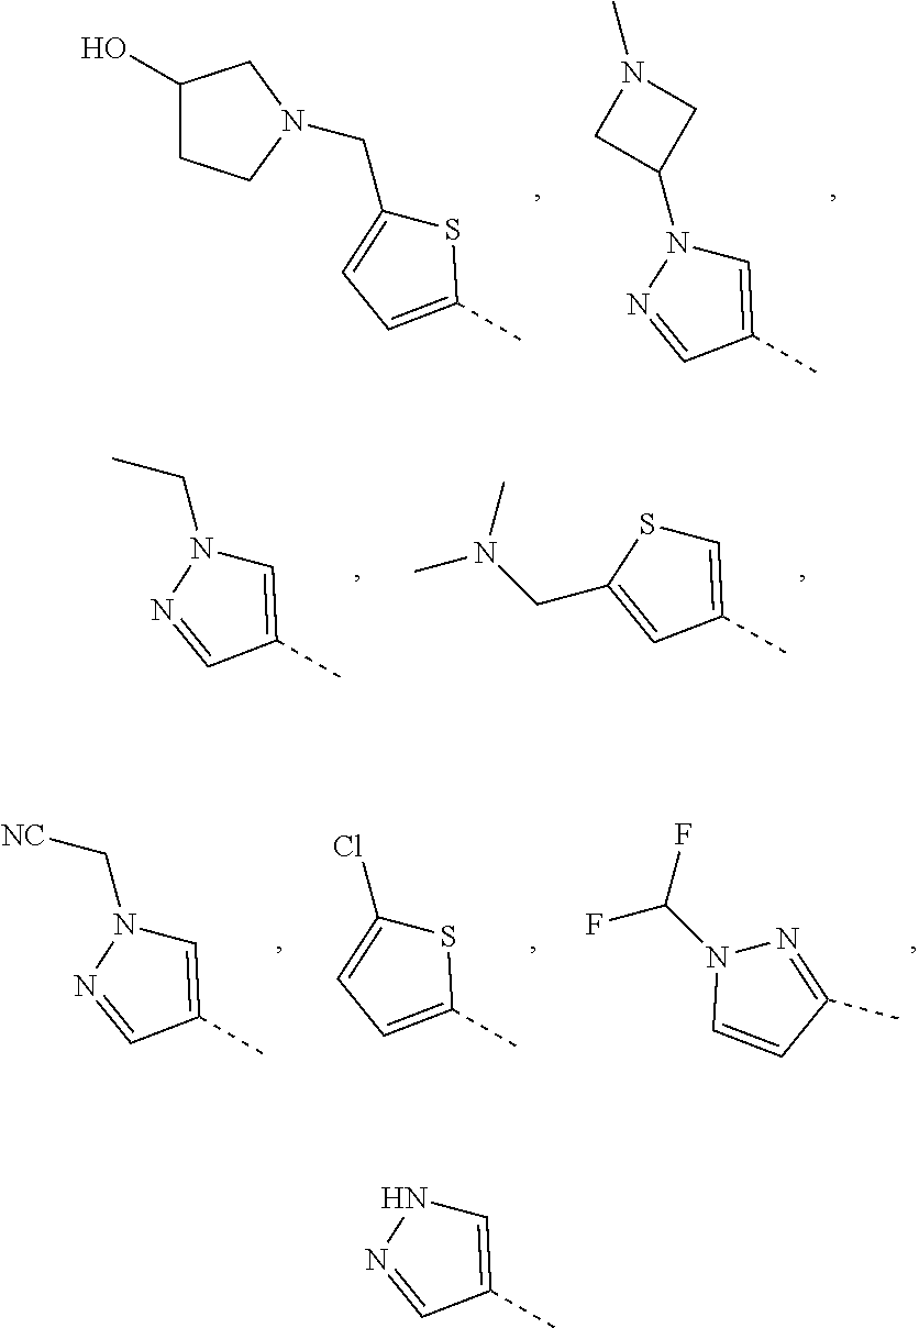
C(C1=CC=C(C)S1)N1CCC(O)C1.C1(N2C=C(C)C=N2)CN(C)C1.C(N1C=C(C)C=N1)C.S1C=C(C)C=C1CN(C)C.C(N1C=C(C)C=N1)[NC].ClC1=CC=C(C)S1.FC(N1N=C(C)C=C1)F.N1C=C(C)C=N1
